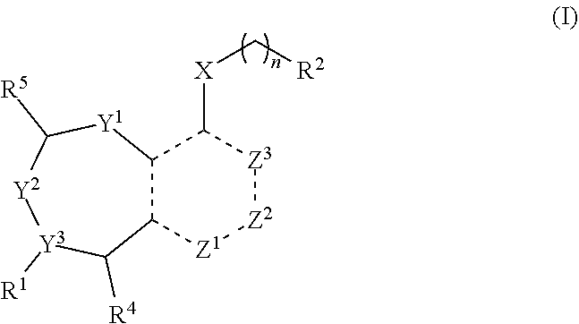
C12C([Z1][Z2][Z3]C1[X]C[R2])C([R4])[Y3]([R1])[Y2]C([R5])[Y1]2
